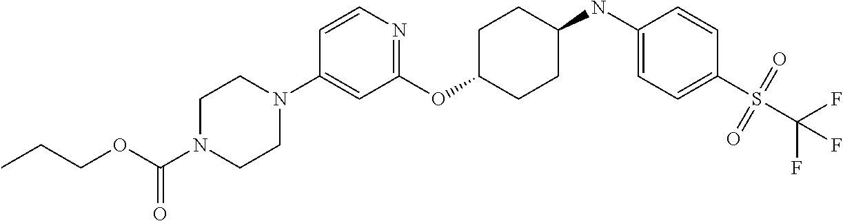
C1(OC2CCC(NC3=CC=C(S(C(F)(F)F)(=O)=O)C=C3)CC2)=NC=CC(N2CCN(C(OCCC)=O)CC2)=C1
